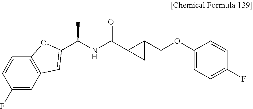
C1(F)=CC2=C(C=C1)OC(C(NC(C1C(COC3=CC=C(F)C=C3)C1)=O)C)=C2
